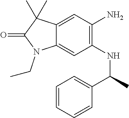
C12=CC(N)=C(NC(C3=CC=CC=C3)C)C=C1N(CC)C(=O)C2(C)C
